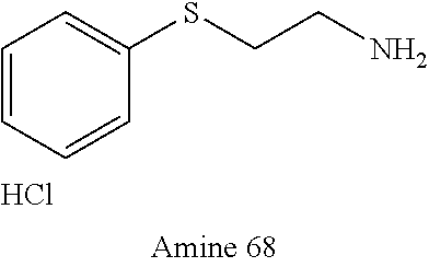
C1=CC(SCCN)=CC=C1.Cl
